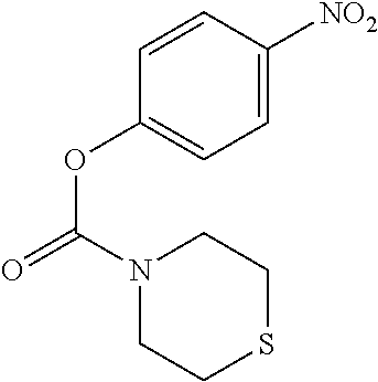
C1=C([NO2])C=CC(OC(N2CCSCC2)=O)=C1
